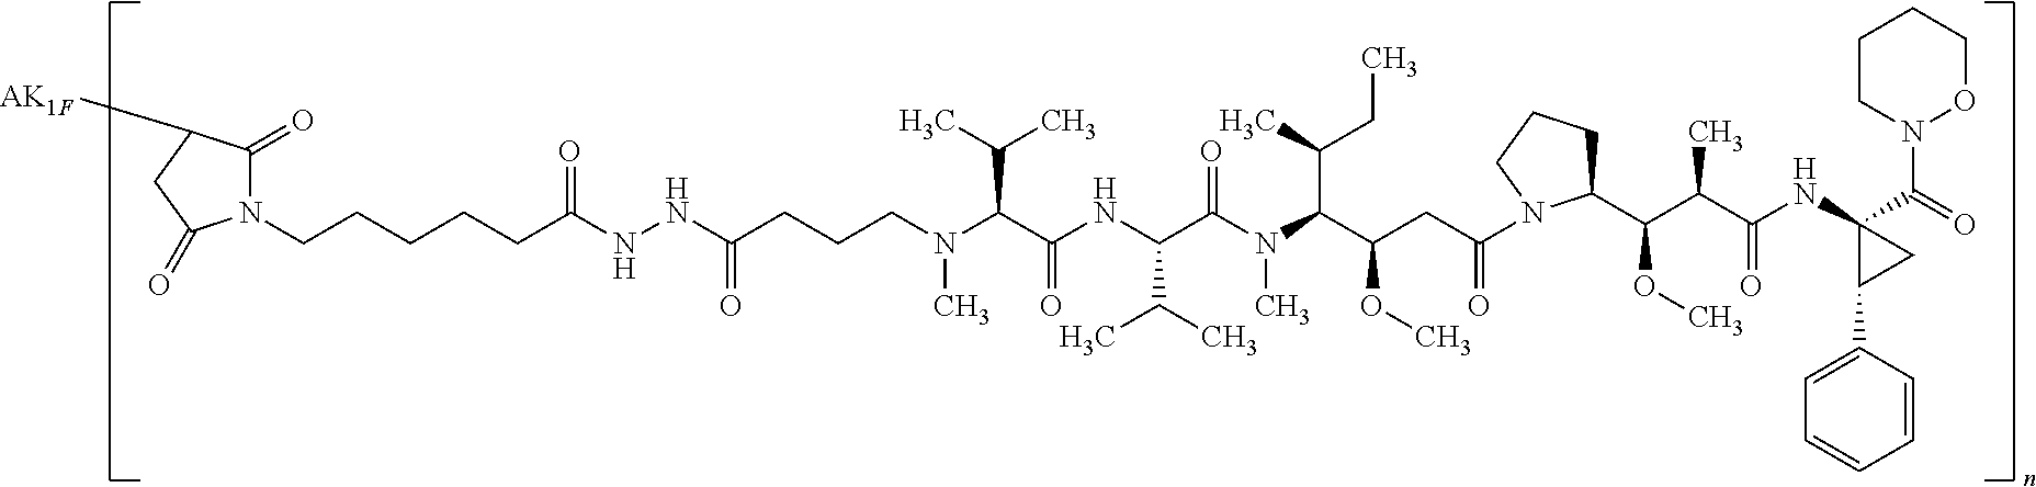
C(CCCCC(NNC(=O)CCCN(C)C(C(=O)NC(C(C)C)C(N(C(C(OC)CC(=O)N1C(C(C(C)C(=O)NC2(C(=O)N3CCCCO3)C(C3=CC=CC=C3)C2)OC)CCC1)C(C)CC)C)=O)C(C)C)=O)N1C(=O)C([AK1F])CC1=O
